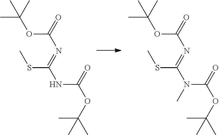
C(OC(N=C(NC(OC(C)(C)C)=O)SC)=O)(C)(C)C.C(OC(N=C(N(C(OC(C)(C)C)=O)C)SC)=O)(C)(C)C
